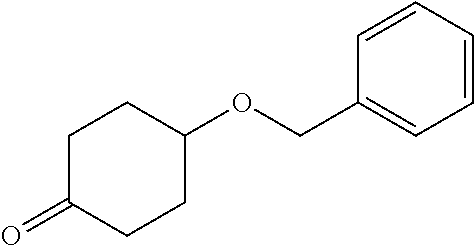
C1(=O)CCC(OCC2=CC=CC=C2)CC1
